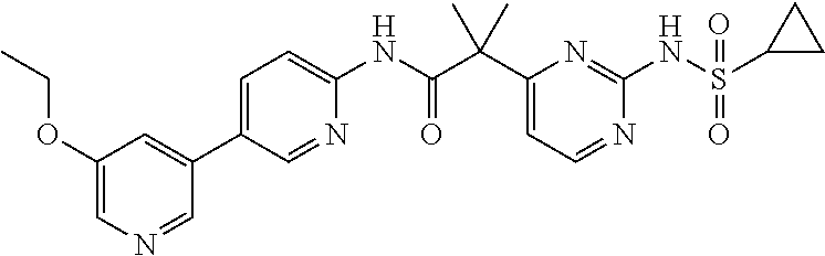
C1(C(C(NC2=CC=C(C3=CC(OCC)=CN=C3)C=N2)=O)(C)C)=CC=NC(NS(C2CC2)(=O)=O)=N1
